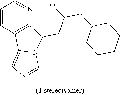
C1=CC2=C(N=C1)C(CC(CC1CCCCC1)O)N1C2=CN=C1
